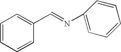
C1=CC=CC(C=NC2=CC=CC=C2)=C1
